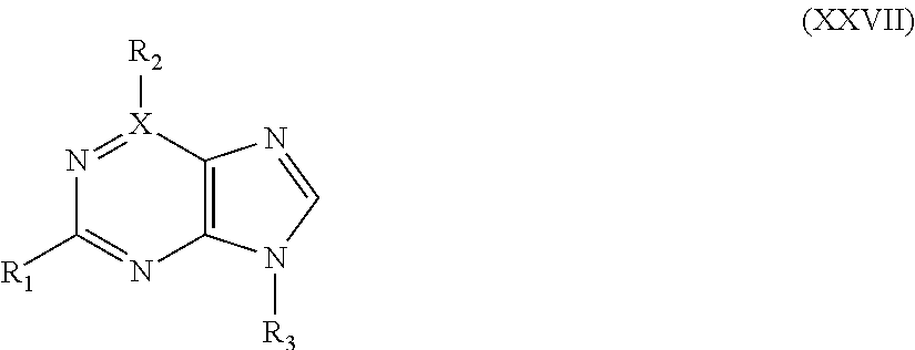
[X]1([R2])=NC([R1])=NC2=C1N=CN2[R3]
